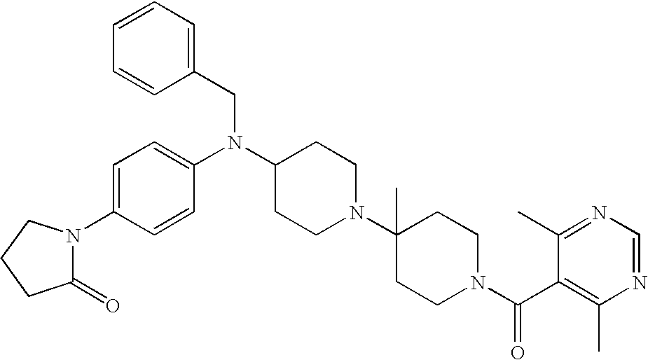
C1(=O)N(C2=CC=C(N(C3CCN(C4(C)CCN(C(C5=C(C)N=CN=C5C)=O)CC4)CC3)CC3=CC=CC=C3)C=C2)CCC1
